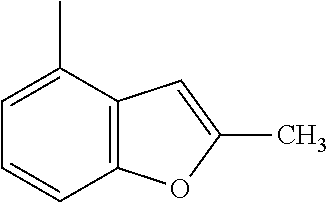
C1=C(C)C2=C(C=C1)OC(C)=C2
